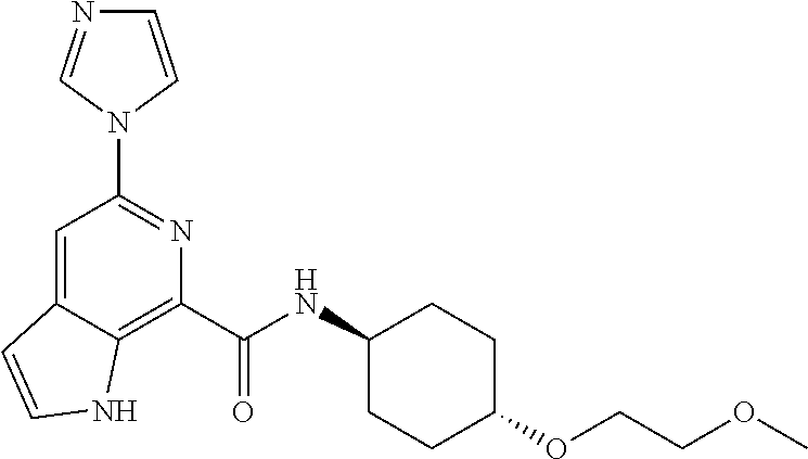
C1(NC(C2=C3C(=CC(N4C=CN=C4)=N2)C=CN3)=O)CCC(OCCOC)CC1
